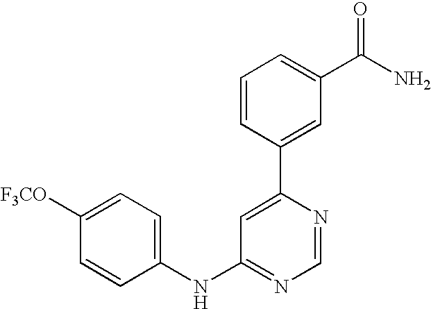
C1(NC2=NC=NC(C3=CC(C(N)=O)=CC=C3)=C2)=CC=C([F3CO])C=C1
